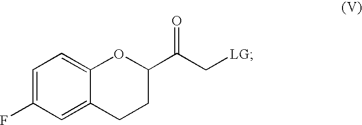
C1=C(F)C=C2C(=C1)OC(C(C[LG])=O)CC2
